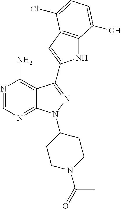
N1=CN=C2C(=C1N)C(C1=CC3=C(N1)C(O)=CC=C3Cl)=NN2C1CCN(C(=O)C)CC1
